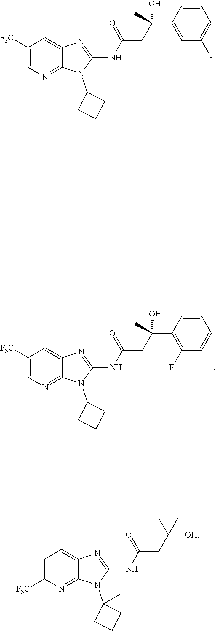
N(C1=NC2=CC([F3C])=CN=C2N1C1CCC1)C(CC(C1=C(F)C=CC=C1)(C)O)=O.N(C1=NC2=CC([F3C])=CN=C2N1C1CCC1)C(CC(C1=CC(F)=CC=C1)(C)O)=O.N(C1=NC2=CC=C([F3C])N=C2N1C1(C)CCC1)C(CC([OH])(C)C)=O
